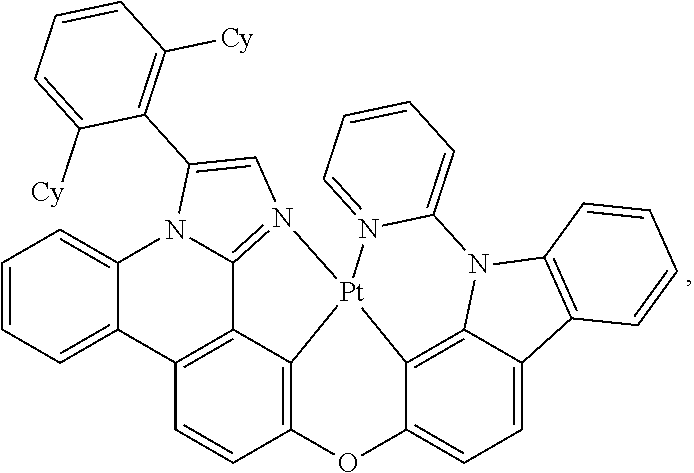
C1=CC=C2C(=C1)N1C3=N([Pt]45C6=C(C=CC2=C36)OC2=CC=C3C(=C24)N(C2=C3C=CC=C2)C2=CC=CC=N52)C=C1C1=C([Cy])C=CC=C1[Cy]
